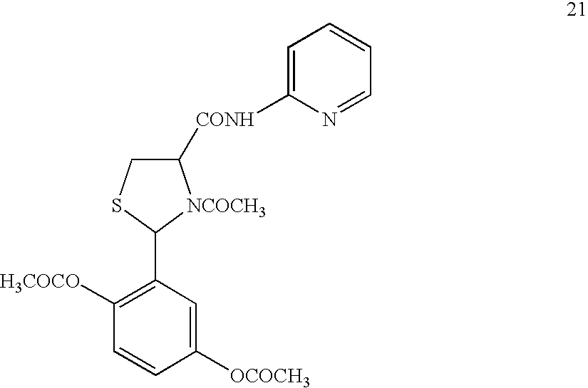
C1([OCOCH3])=CC(C2[NCOCH3]C([CONH]C3=CC=CC=N3)CS2)=C([H3COCO])C=C1
